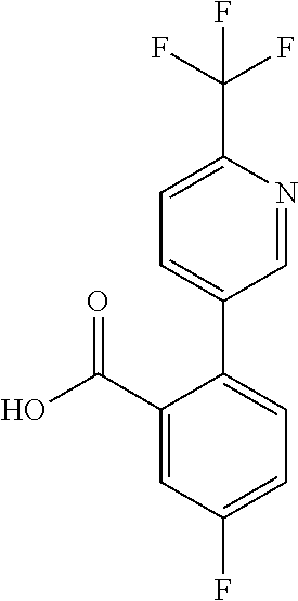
C1(C(O)=O)=CC(F)=CC=C1C1=CC=C(C(F)(F)F)N=C1
